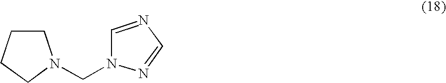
C1CCCN1CN1N=CN=C1
